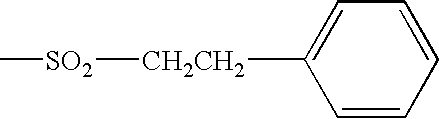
C1([CH2CH2][SO2]C)=CC=CC=C1
